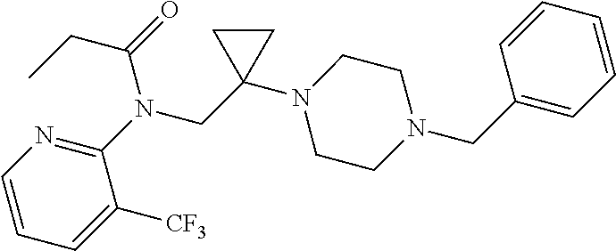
N1=C(N(CC2(N3CCN(CC4=CC=CC=C4)CC3)CC2)C(CC)=O)C([CF3])=CC=C1
